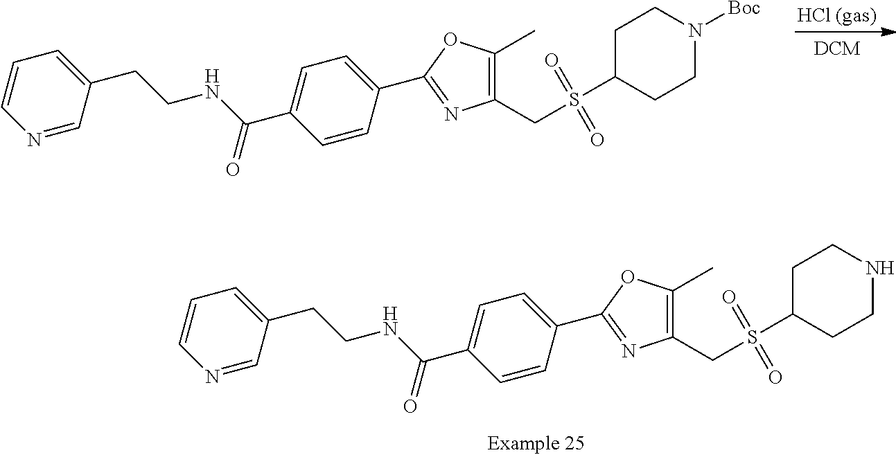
C1(CS(C2CCN([Boc])CC2)(=O)=O)=C(C)OC(C2=CC=C(C(NCCC3=CC=CN=C3)=O)C=C2)=N1.C1(CS(C2CCNCC2)(=O)=O)=C(C)OC(C2=CC=C(C(NCCC3=CC=CN=C3)=O)C=C2)=N1
